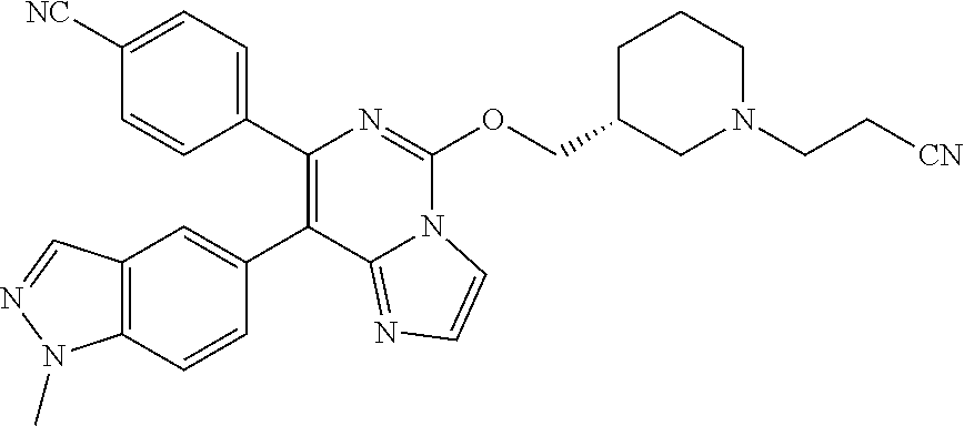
C1([NC])=CC=C(C2=C(C3=CC4=C(C=C3)N(C)N=C4)C3=NC=CN3C(OCC3CN(CC[CN])CCC3)=N2)C=C1
